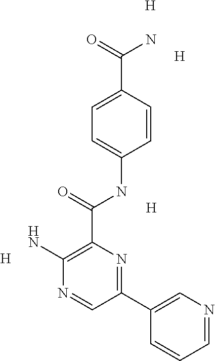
C1(C(NC2=CC=C(C(=O)N)C=C2)=O)=C(N)N=CC(C2=CN=CC=C2)=N1.[H].[H].[H].[H]
